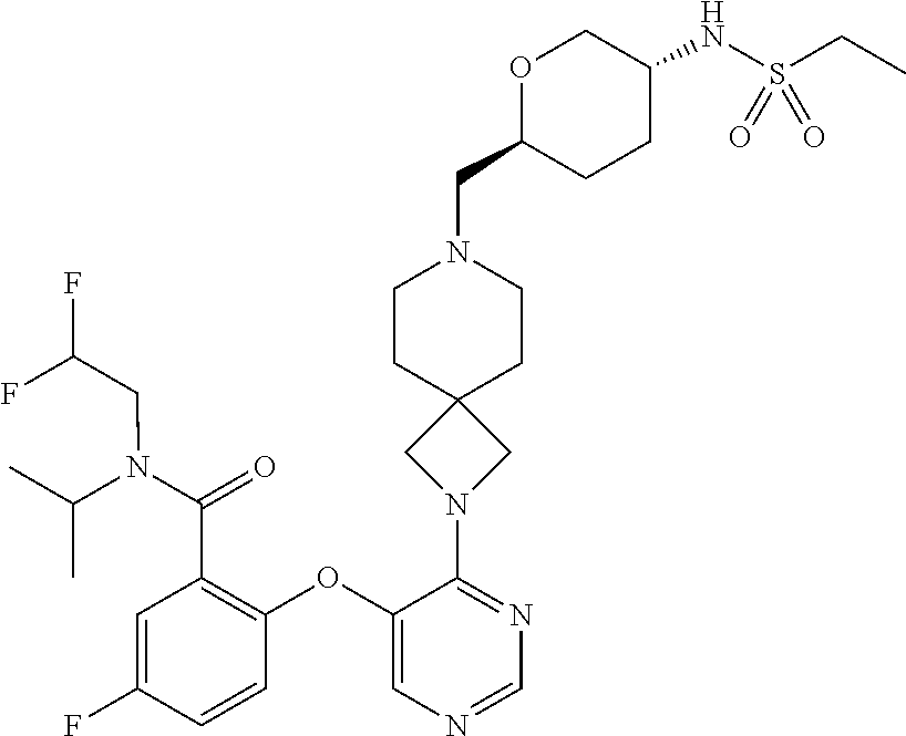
C(N(C(C1=C(OC2=CN=CN=C2N2CC3(C2)CCN(CC2CCC(NS(CC)(=O)=O)CO2)CC3)C=CC(F)=C1)=O)CC(F)F)(C)C
